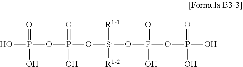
O([Si]([R1-1])([R1-2])OP(OP(O)(O)=O)(=O)O)P(OP(O)(=O)O)(=O)O
